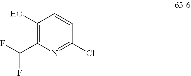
C1(Cl)=NC(C(F)F)=C(O)C=C1
